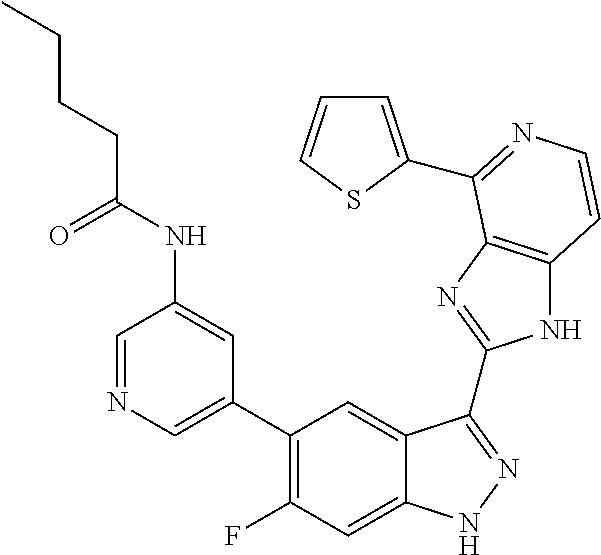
C1=C(C2=C(F)C=C3C(=C2)C(C2=NC4=C(N2)C=CN=C4C2=CC=CS2)=NN3)C=C(NC(CCCC)=O)C=N1
